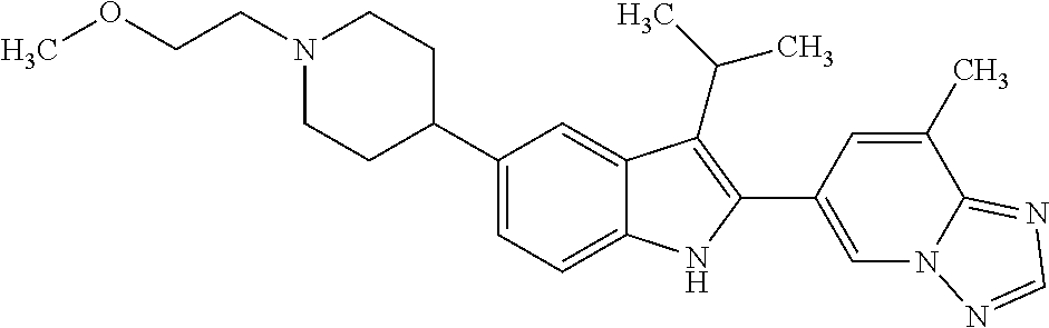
N1(CCOC)CCC(C2=CC=C3C(=C2)C(C(C)C)=C(C2=CN4C(=NC=N4)C(C)=C2)N3)CC1
